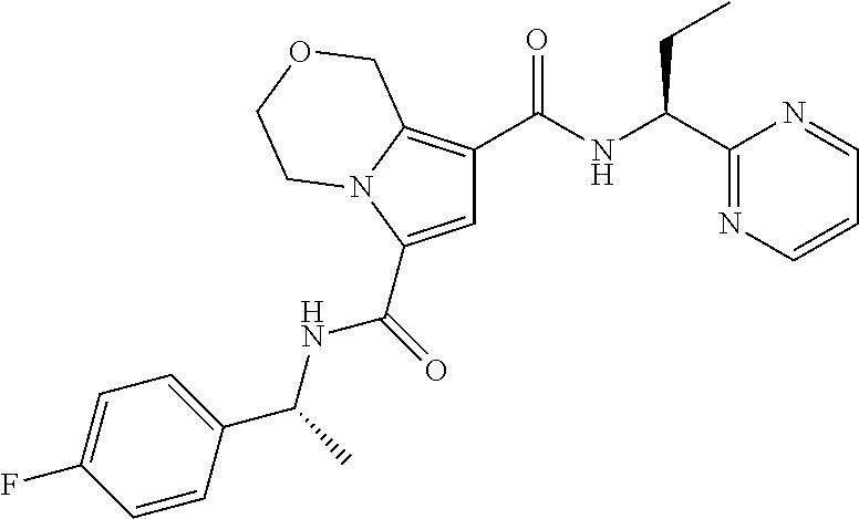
C1=C(C(=O)NC(C2=CC=C(F)C=C2)C)N2C(=C1C(NC(C1=NC=CC=N1)CC)=O)COCC2
